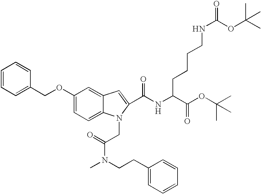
C1=CC=C(COC2=CC=C3C(=C2)C=C(C(NC(C(OC(C)(C)C)=O)CCCCNC(OC(C)(C)C)=O)=O)N3CC(=O)N(CCC2=CC=CC=C2)C)C=C1
